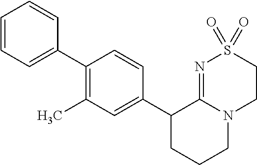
C1(C2CCCN3C2=NS(=O)(=O)CC3)=CC(C)=C(C2=CC=CC=C2)C=C1
